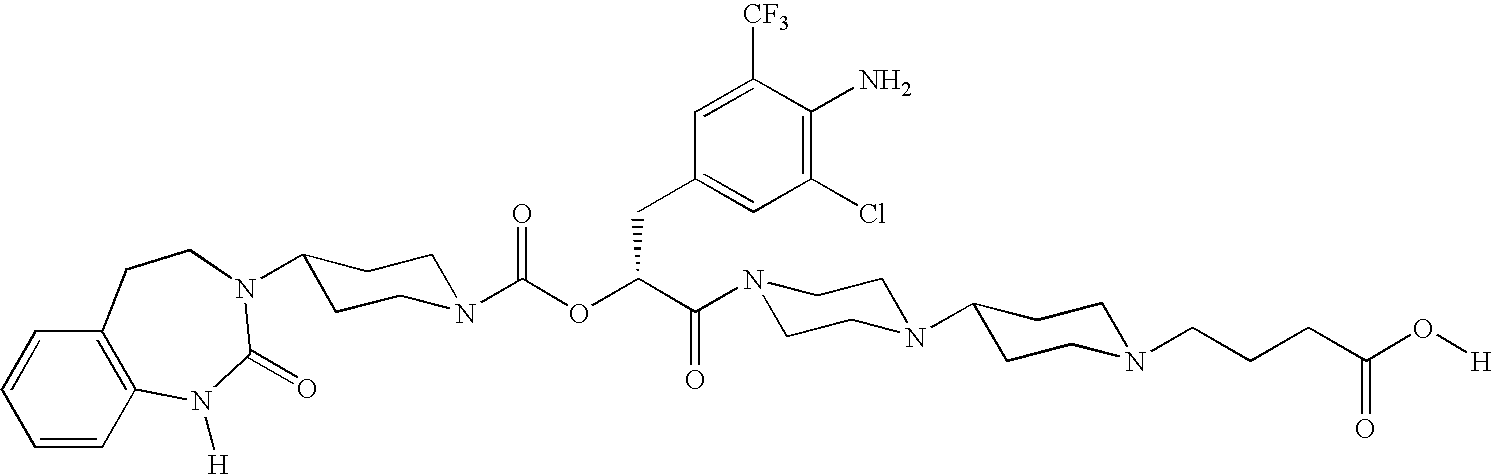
N1(C(C(OC(N2CCC(N3C(=O)N([H])C4=C(C=CC=C4)CC3)CC2)=O)CC2=CC(Cl)=C(N)C([CF3])=C2)=O)CCN(C2CCN(CCCC(O[H])=O)CC2)CC1
